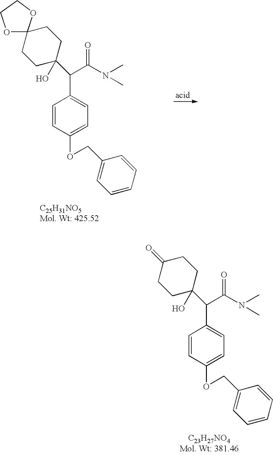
C1CC(O)(C(C(N(C)C)=O)C2=CC=C(OCC3=CC=CC=C3)C=C2)CCC1=O.C1CC(O)(C(C(N(C)C)=O)C2=CC=C(OCC3=CC=CC=C3)C=C2)CCC12OCCO2
